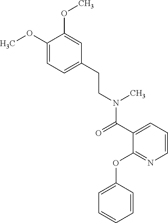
C1(OC)=CC=C(CCN(C(C2=CC=CN=C2OC2=CC=CC=C2)=O)C)C=C1OC
